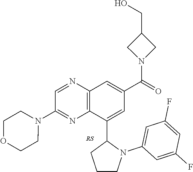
C1=NC2=C(N=C1N1CCOCC1)C(C1CCCN1C1=CC(F)=CC(F)=C1)=CC(C(=O)N1CC(CO)C1)=C2
